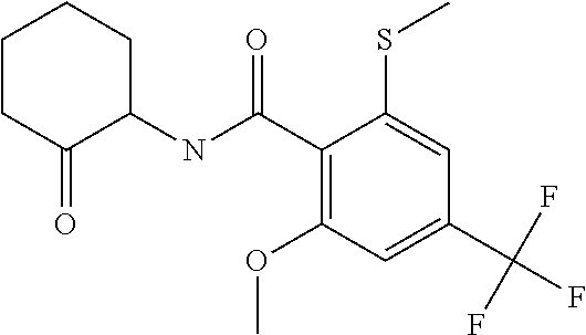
C1(C(NC2CCCCC2=O)=O)=C(OC)C=C(C(F)(F)F)C=C1SC
